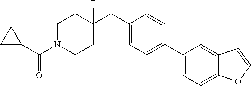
C1C(C(N2CCC(CC3=CC=C(C4=CC=C5C(=C4)C=CO5)C=C3)(F)CC2)=O)C1
